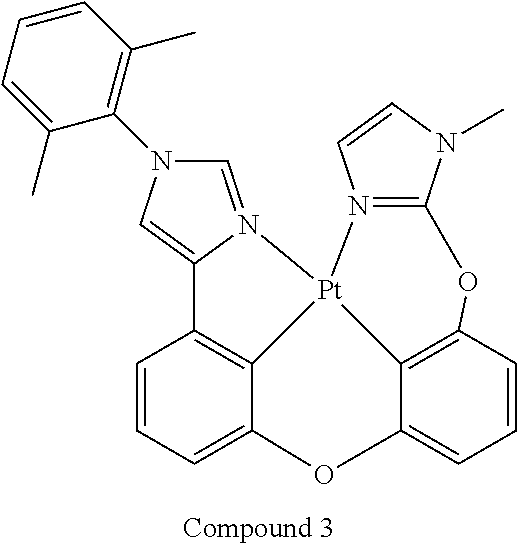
C1=CC=C2C3=C1C1=CN(C4=C(C)C=CC=C4C)C=N1[Pt]31C3=C(C=CC=C3O2)OC2=N1C=CN2C
